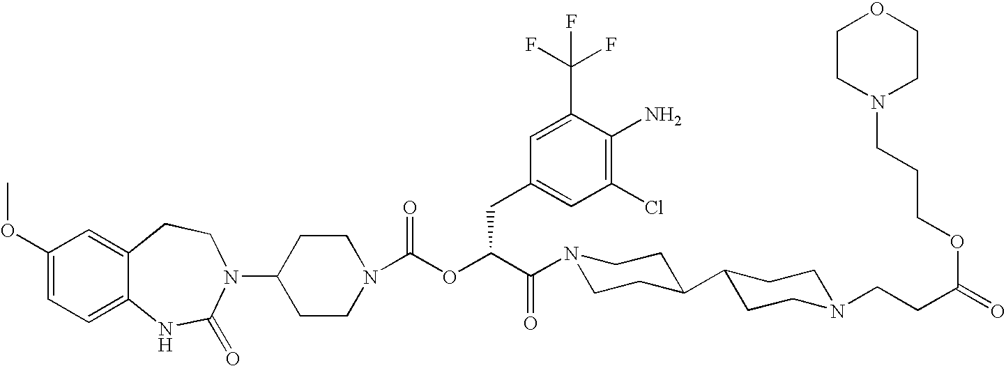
C1(N2C(=O)NC3=CC=C(OC)C=C3CC2)CCN(C(OC(C(=O)N2CCC(C3CCN(CCC(=O)OCCCN4CCOCC4)CC3)CC2)CC2=CC(Cl)=C(N)C(C(F)(F)F)=C2)=O)CC1
